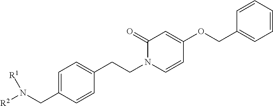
C1=C(CN([R2])[R1])C=CC(CCN2C=CC(OCC3=CC=CC=C3)=CC2=O)=C1
